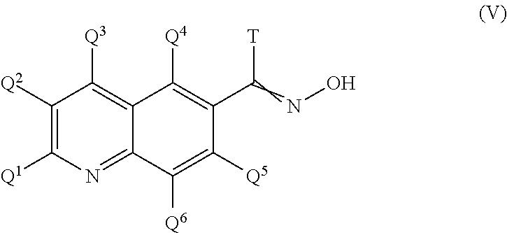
C12=NC([Q1])=C([Q2])C([Q3])=C1C([Q4])=C(C(=NO)[T])C([Q5])=C2[Q6]
